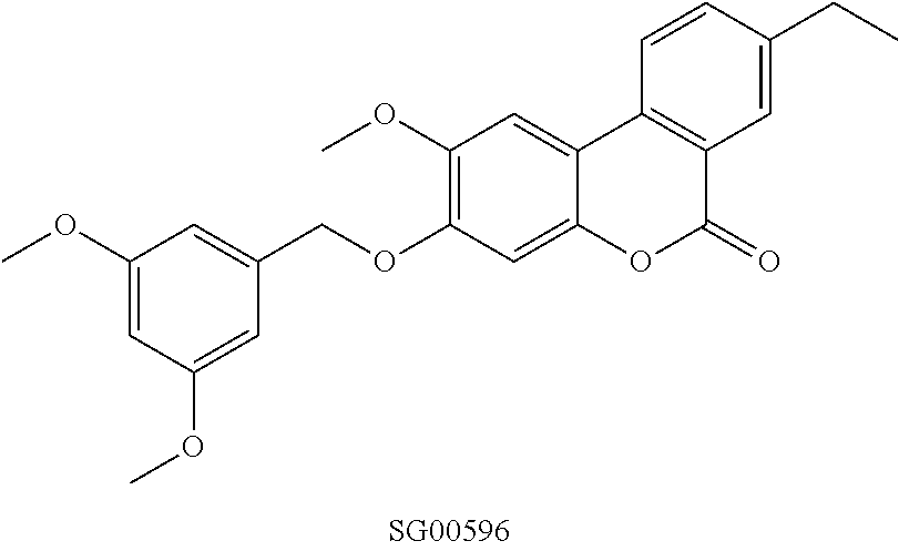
O(C1=C(OC)C=C2C(=C1)OC(=O)C1=C2C=CC(CC)=C1)CC1=CC(OC)=CC(OC)=C1
